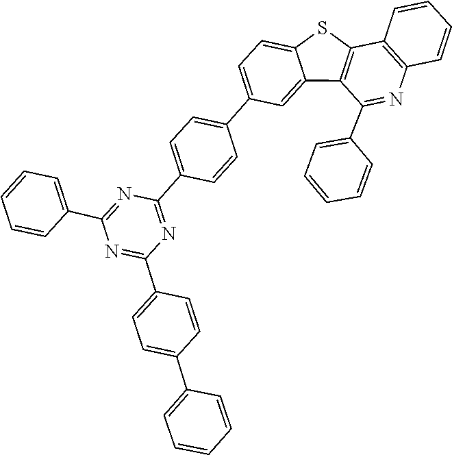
C1=CC=CC=C1C1=NC(C2=CC=C(C3=CC=C4C(=C3)C3=C(S4)C4=C(C=CC=C4)N=C3C3=CC=CC=C3)C=C2)=NC(C2=CC=C(C3=CC=CC=C3)C=C2)=N1
